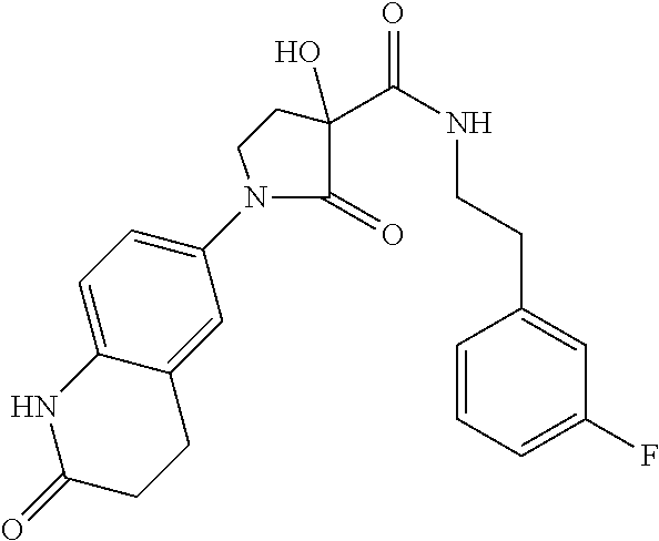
C1=C2C(=CC(N3C(=O)C(C(NCCC4=CC(F)=CC=C4)=O)(O)CC3)=C1)CCC(=O)N2
